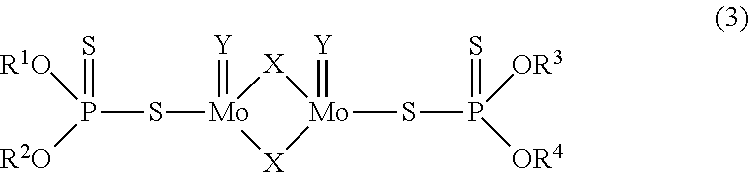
P(S[Mo]1(=[Y])[X][Mo](SP([OR3])([OR4])=S)(=[Y])[X]1)([R2O])([R1O])=S
